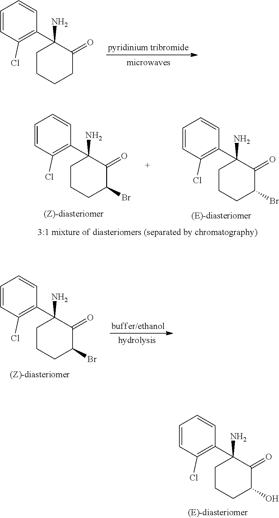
C1=CC(Cl)=C(C2(N)CCCC(O)C2=O)C=C1.C1=CC(Cl)=C(C2(N)CCCCC2=O)C=C1.C1=CC(Cl)=C(C2(N)CCCC(Br)C2=O)C=C1.C1=CC(Cl)=C(C2(N)CCCC(Br)C2=O)C=C1.C1=CC(Cl)=C(C2(N)CCCC(Br)C2=O)C=C1
